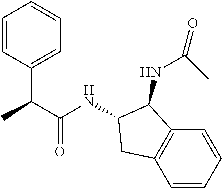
C1=CC(C(C(=O)NC2CC3=C(C2NC(C)=O)C=CC=C3)C)=CC=C1
